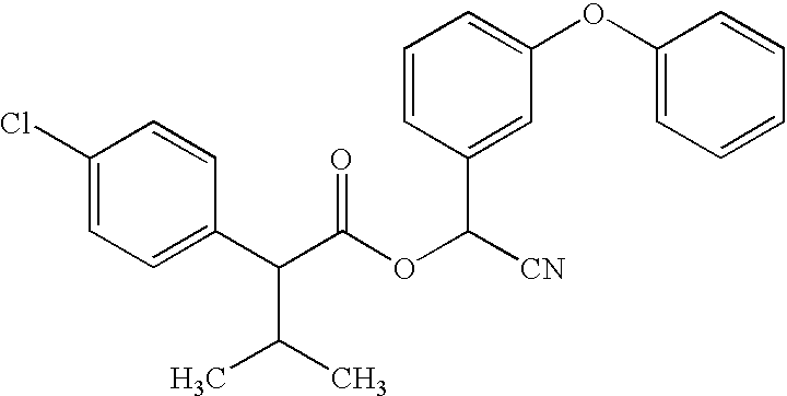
C1=CC(C([CN])OC(C(C2=CC=C(Cl)C=C2)C(C)C)=O)=CC(OC2=CC=CC=C2)=C1
